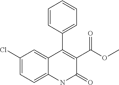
C1=CC(C2=C(C(OC)=O)C(=O)NC3=CC=C(Cl)C=C23)=CC=C1
